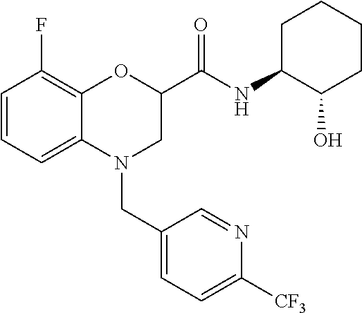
C1=CC=C2C(=C1F)OC(C(NC1C(O)CCCC1)=O)CN2CC1=CC=C([CF3])N=C1
